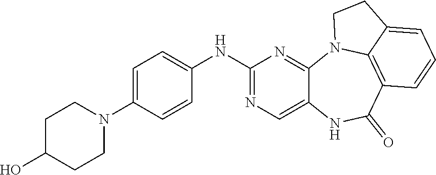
C1=CC(N2CCC(O)CC2)=CC=C1NC1=NC=C2C(=N1)N1C3=C(C(=O)N2)C=CC=C3CC1
